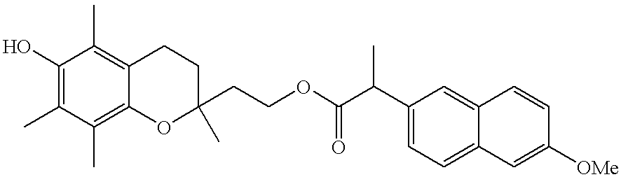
C1(O)=C(C)C(C)=C2C(=C1C)CCC(CCOC(C(C1=CC=C3C(=C1)C=CC([OMe])=C3)C)=O)(C)O2
